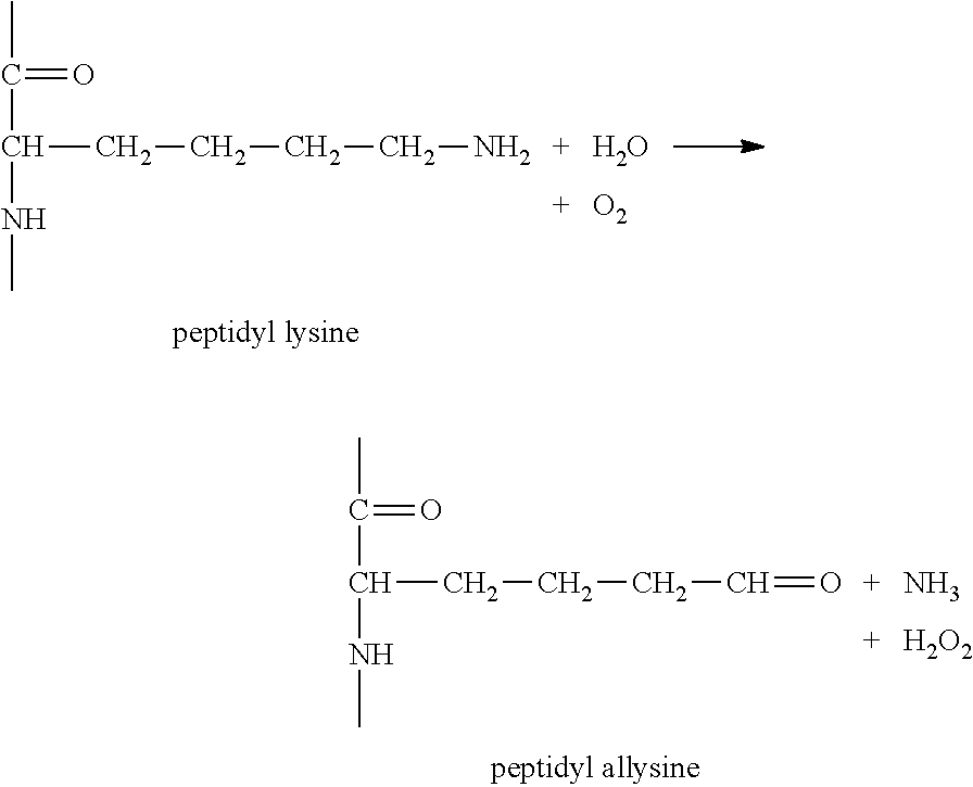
CC(=O)C(NC)CCCCN.O.[O2].CC(=O)C(NC)CCCC=O.N.[H2O2]
